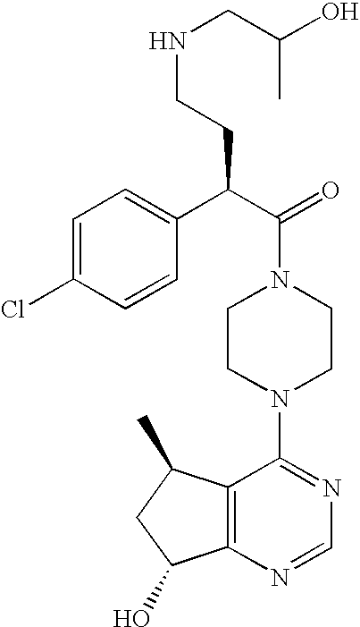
C(N1CCN(C2=NC=NC3=C2C(C)CC3O)CC1)(C(C1=CC=C(Cl)C=C1)CCNCC(O)C)=O
